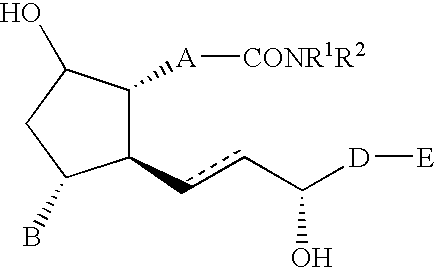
C1(ccC([D][E])O)C([A][CONR1R2])C(O)CC1B
